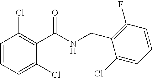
C1(C(NCC2=C(F)C=CC=C2Cl)=O)=C(Cl)C=CC=C1Cl
